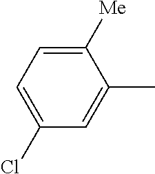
C1(Cl)=CC=C([Me])C(C)=C1
